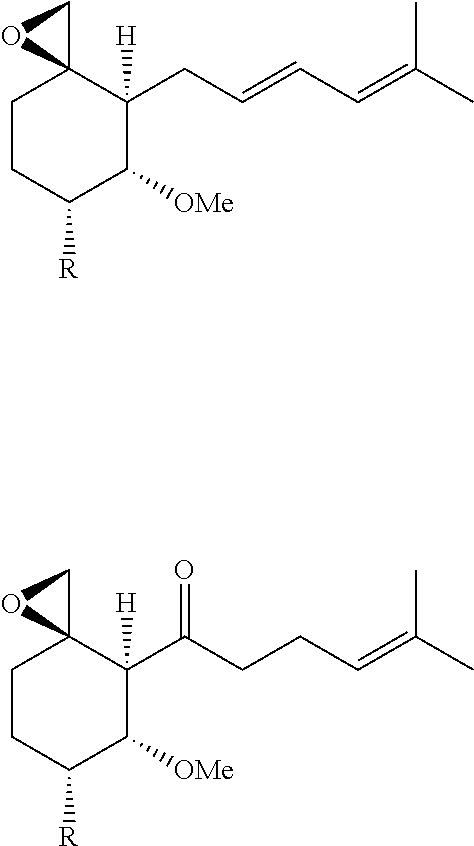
C1CC([R])C([OMe])C(CC=CC=C(C)C)([H])C12CO2.C1CC([R])C([OMe])C(C(CCC=C(C)C)=O)([H])C12CO2
